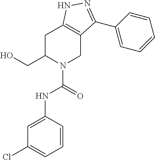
N(C(=O)N1CC2=C(CC1CO)NN=C2C1=CC=CC=C1)C1=CC(Cl)=CC=C1
